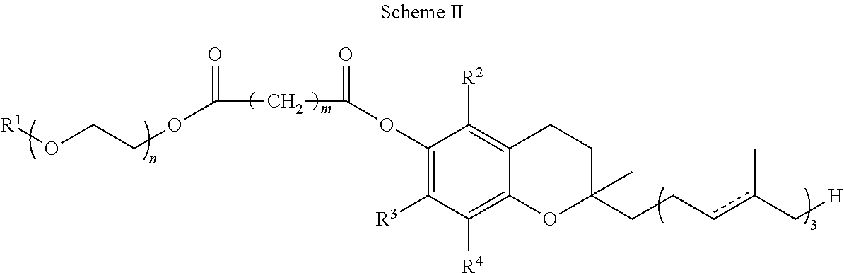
C(CC(OC1=C([R3])C([R4])=C2C(=C1[R2])CCC(CCcc(C[H])C)(C)O2)=O)(OCCO[R1])=O
